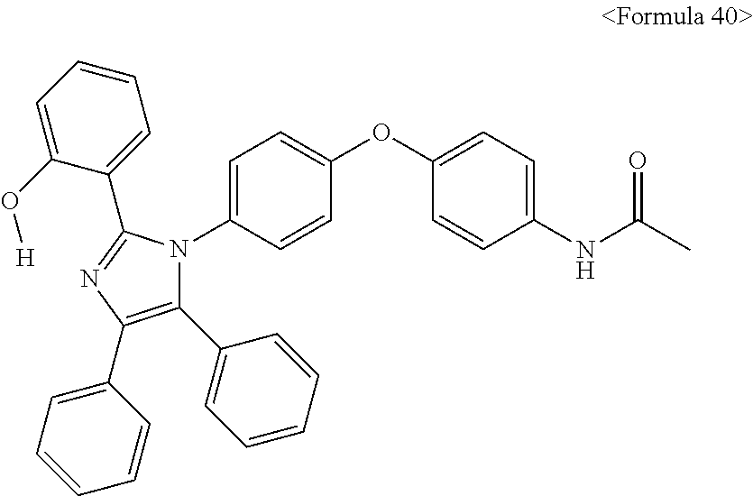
C1(C2=CC=CC=C2)=C(C2=CC=CC=C2)N=C(C2=CC=CC=C2O[H])N1C1=CC=C(OC2=CC=C(NC(=O)C)C=C2)C=C1
